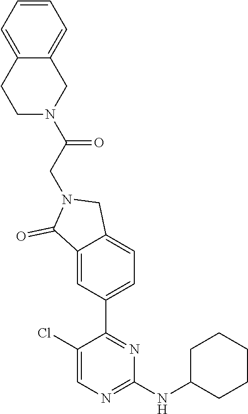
C1(Cl)=CN=C(NC2CCCCC2)N=C1C1=CC=C2C(=C1)C(=O)N(CC(=O)N1CC3=CC=CC=C3CC1)C2
